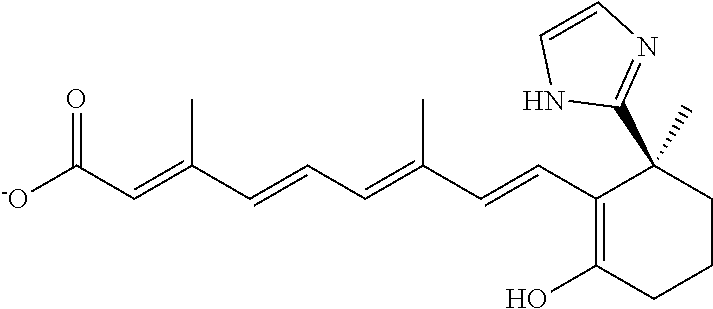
C(C=C(C=CC=C(C=CC1=C(O)CCCC1(C1=NC=CN1)C)C)C)([-O])=O
